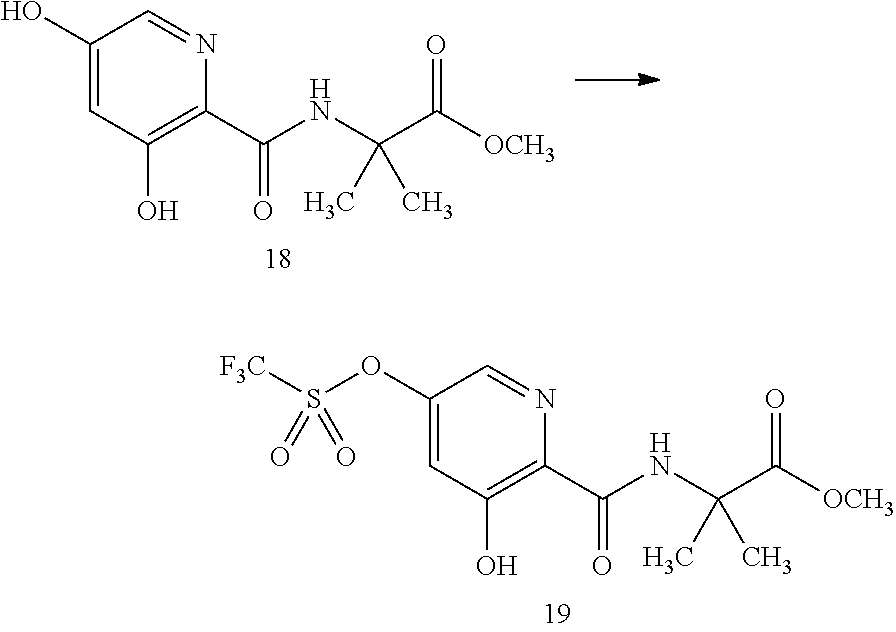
OC1=CC(O)=C(C(NC(C([OCH3])=O)(C)C)=O)N=C1.O(C1=CC(O)=C(C(NC(C([OCH3])=O)(C)C)=O)N=C1)S([F3C])(=O)=O
